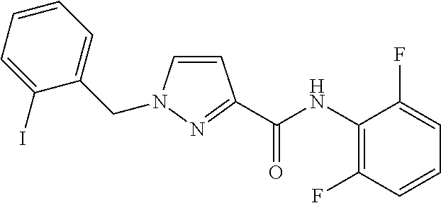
C1=CC=C(I)C(CN2C=CC(C(NC3=C(F)C=CC=C3F)=O)=N2)=C1
